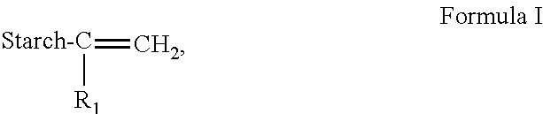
[Starch-C]([R1])=C
